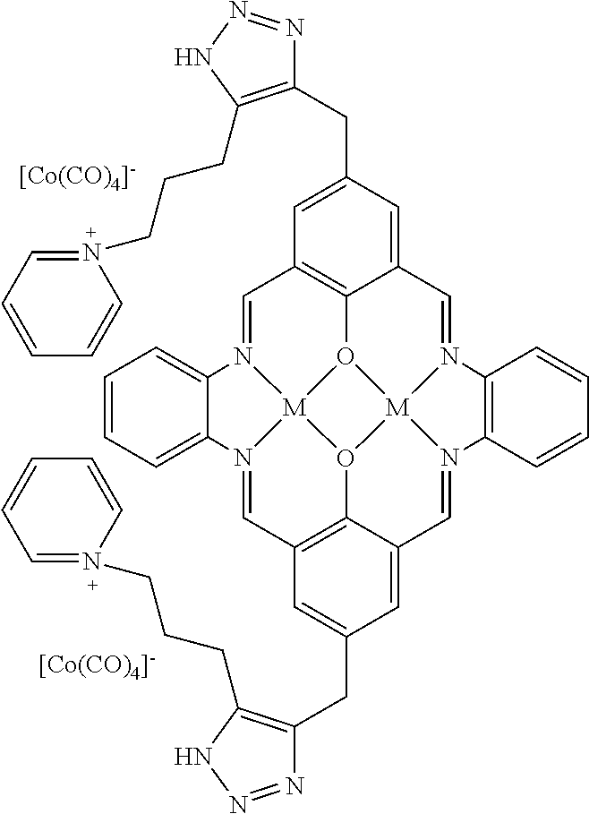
[[Co(CO)4]-].C1=N2[M]34O5C6=C1C=C(CC1=C(CCCN7=CC=CC=C7)NN=N1)C=C6C=N1[M]56O3C3=C(C=N4C4=CC=CC=C24)C=C(CC2=C(CCCN4=CC=CC=C4)NN=N2)C=C3C=N6C2=C1C=CC=C2.[[Co(CO)4]-]
